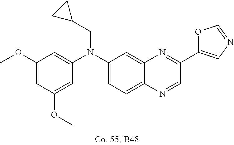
C1(OC)=CC(OC)=CC(N(C2=CC=C3C(=C2)N=C(C2=CN=CO2)C=N3)CC2CC2)=C1
